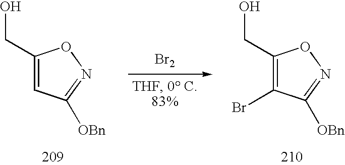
[Br2].C1(CO)=CC([OBn])=NO1.C1(CO)=C(Br)C([OBn])=NO1
